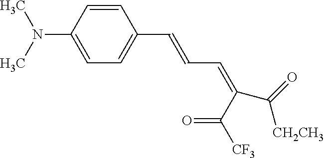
C1=CC(C=CC=C(C([CF3])=O)C(=O)[CH2CH3])=CC=C1N(C)C
